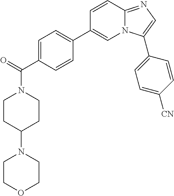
C1(C(N2CCC(N3CCOCC3)CC2)=O)=CC=C(C2=CN3C(=NC=C3C3=CC=C([CN])C=C3)C=C2)C=C1
